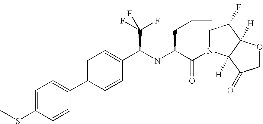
C1=C(SC)C=CC(C2=CC=C(C(NC(C(=O)N3CC(F)C4([H])C3([H])C(=O)CO4)CC(C)C)C(F)(F)F)C=C2)=C1
